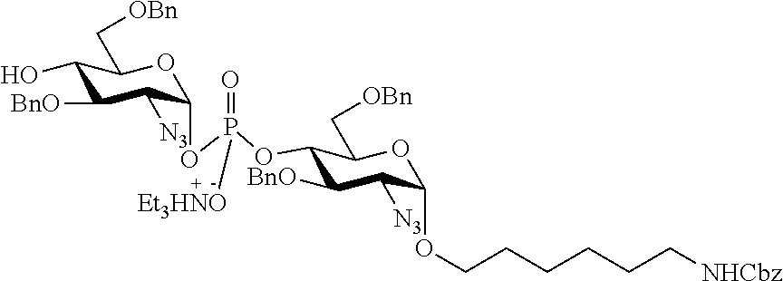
C1(O)C([BnO])C([N3])C(OP(OC2C([BnO])C([N3])C(OCCCCCC[NHCbz])OC2C[OBn])(=O)[Et3HNO])OC1C[OBn]
